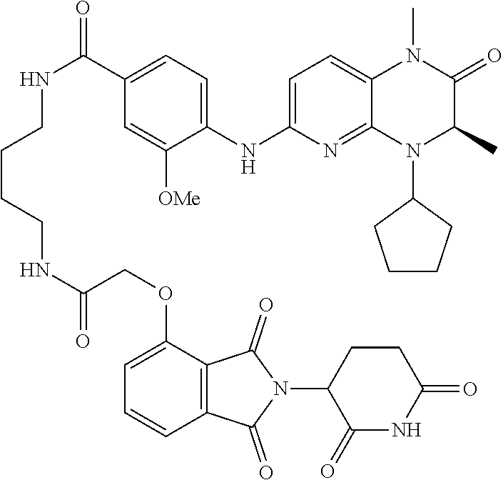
N(C(COC1=CC=CC2=C1C(=O)N(C1C(=O)NC(=O)CC1)C2=O)=O)CCCCNC(=O)C1=CC=C(NC2=CC=C3C(=N2)N(C2CCCC2)C(C)C(=O)N3C)C([OMe])=C1
